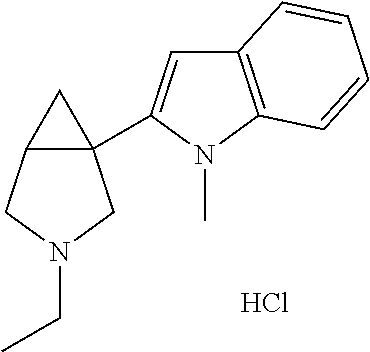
C12=C(N(C)C(C34C(CN(CC)C3)C4)=C1)C=CC=C2.Cl
